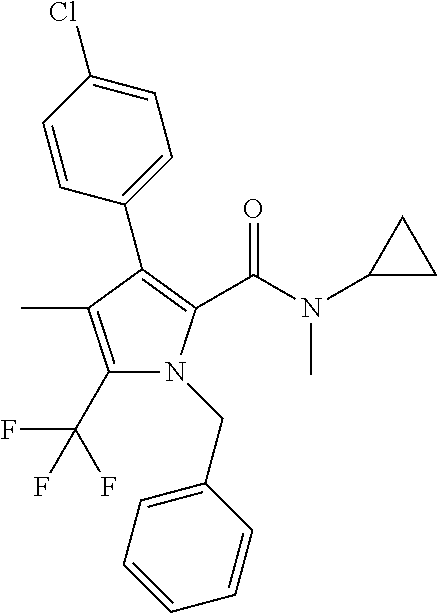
C1(C(F)(F)F)=C(C)C(C2=CC=C(Cl)C=C2)=C(C(N(C2CC2)C)=O)N1CC1=CC=CC=C1
